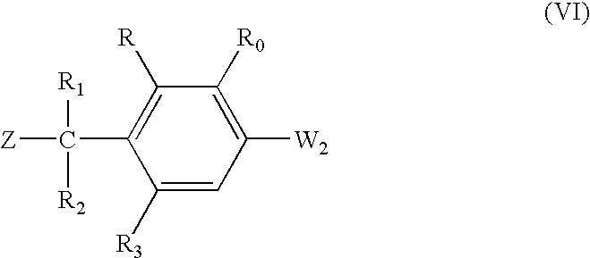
C1([R3])=CC([W2])=C([R0])C([R])=C1C([R1])([R2])[Z]
